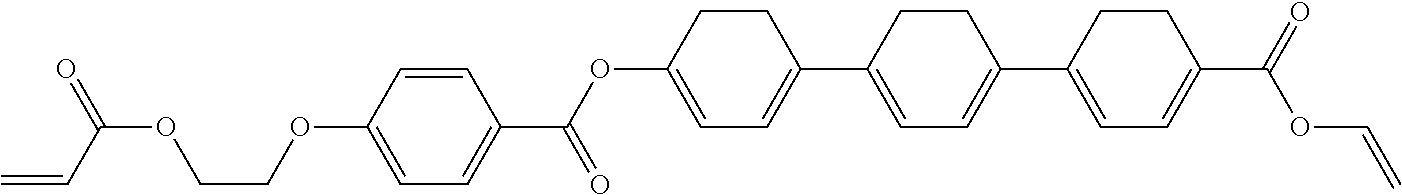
C1=C(OC(C2=CC=C(OCCOC(C=C)=O)C=C2)=O)CCC(C2=CC=C(C3=CC=C(C(OC=C)=O)CC3)CC2)=C1
